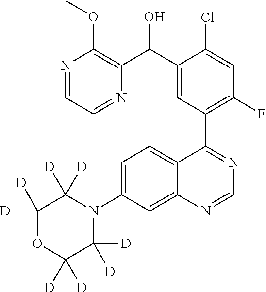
C1=C(N2C([D])([D])C([D])([D])OC([D])([D])C2([D])[D])C=C2C(=C1)C(C1=C(F)C=C(Cl)C(C(C3=C(OC)N=CC=N3)O)=C1)=NC=N2
